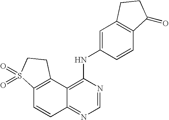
C12=C(C3=C(NC4=CC5=C(C=C4)C(=O)CC5)N=CN=C3C=C1)CCS2(=O)=O
